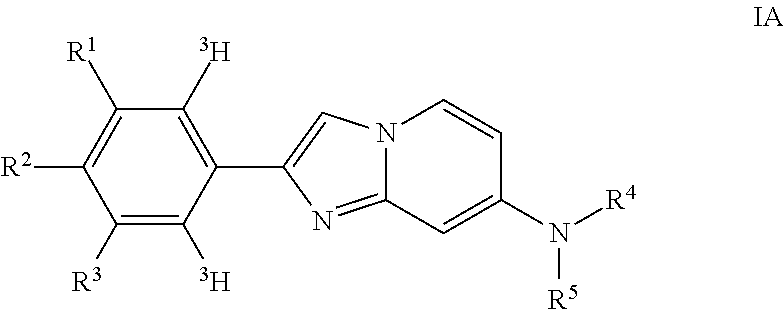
C12=NC(C3=C([T])C([R1])=C([R2])C([R3])=C3[T])=CN1C=CC(N([R4])[R5])=C2
